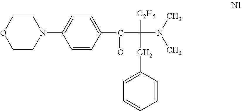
C1=C(N2CCOCC2)C=CC(C(=O)C(N(C)C)([C2H5])CC2=CC=CC=C2)=C1
